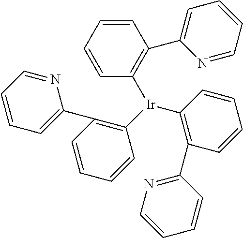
C1([Ir](C2=C(C3=CC=CC=N3)C=CC=C2)C2=C(C3=CC=CC=N3)C=CC=C2)=C(C2=NC=CC=C2)C=CC=C1
